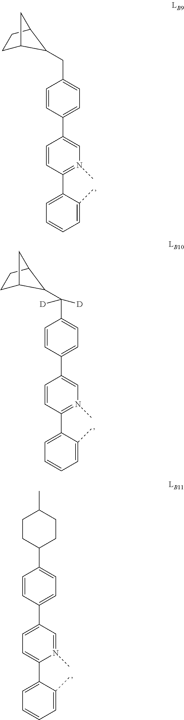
C1(C2=N(C)C=C(C3=CC=C(CC4C5CCC4C5)C=C3)C=C2)=CC=CC=C1C.C1(C2=N(C)C=C(C3=CC=C(C([D])([D])C4C5CCC4C5)C=C3)C=C2)=CC=CC=C1C.C1(C2=CC=C(C3=CC=C(C4CCC(C)CC4)C=C3)C=N2C)=CC=CC=C1C
